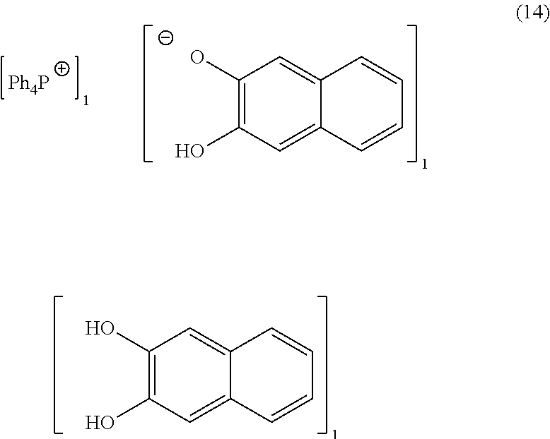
[Ph4P].C1(O)=C(O)C=C2C(=C1)C=CC=C2.C1(O)=C(O)C=C2C(=C1)C=CC=C2
